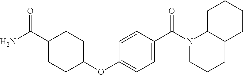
NC(C1CCC(OC2=CC=C(C(=O)N3CCCC4C3CCCC4)C=C2)CC1)=O
